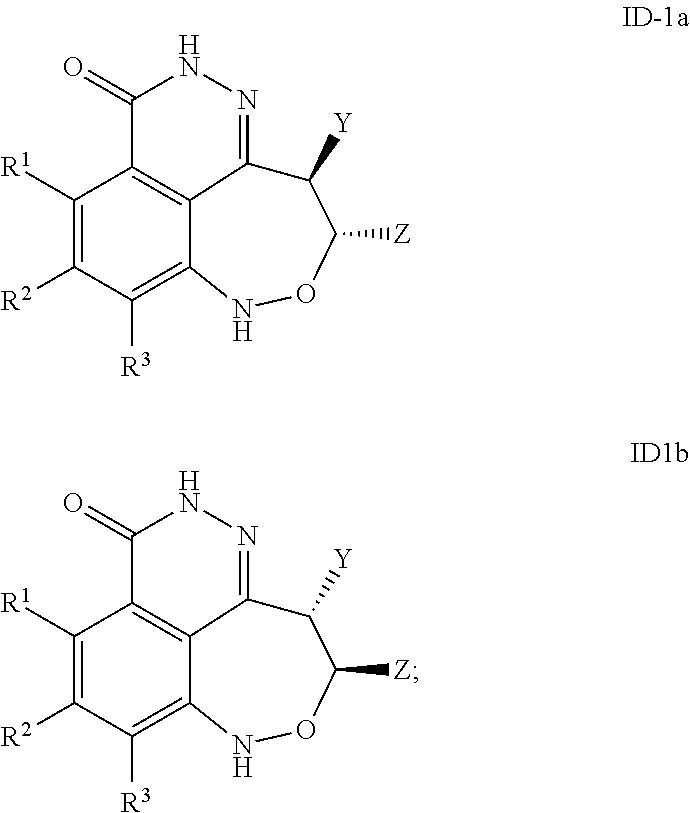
C12=C([R3])C([R2])=C([R1])C3=C1C(=NNC3=O)C([Y])C([Z])ON2.C12=C([R3])C([R2])=C([R1])C3=C1C(=NNC3=O)C([Y])C([Z])ON2
